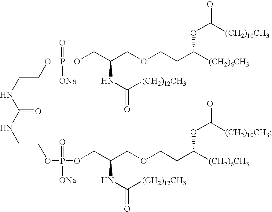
O(CC(COCCC([(CH2)6CH3])OC(=O)[(CH2)10CH3])NC(=O)[(CH2)12CH3])P(=O)([ONa])OCCNC(NCCOP(=O)([ONa])OCC(COCCC([(CH2)6CH3])OC(=O)[(CH2)10CH3])NC(=O)[(CH2)12CH3])=O
